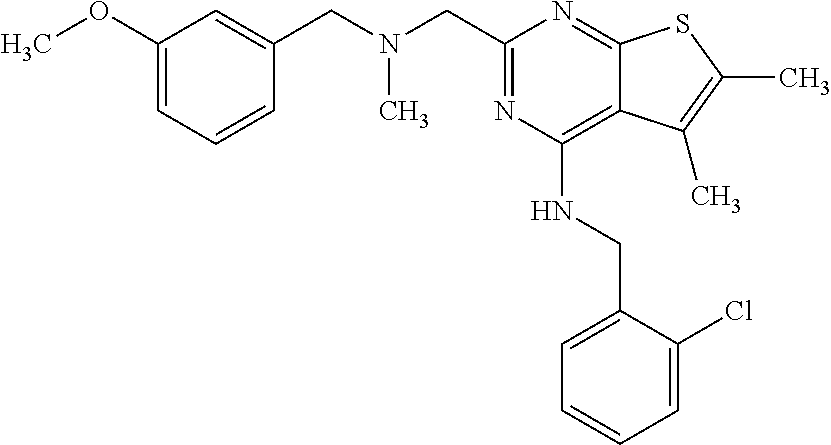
C1(OC)=CC=CC(CN(CC2=NC(NCC3=CC=CC=C3Cl)=C3C(=N2)SC(C)=C3C)C)=C1
